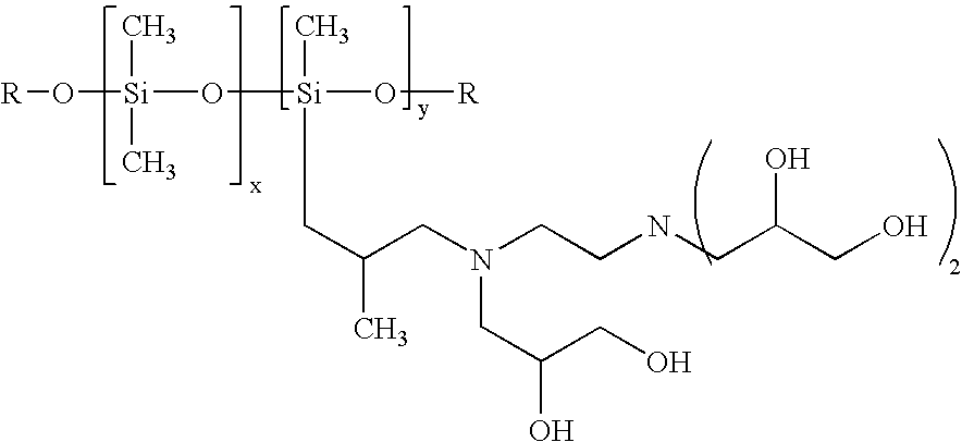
[R]O[Si](O[Si](O[R])(C)CC(C)CN(CC(O)CO)CCNCC(O)CO)(C)C
